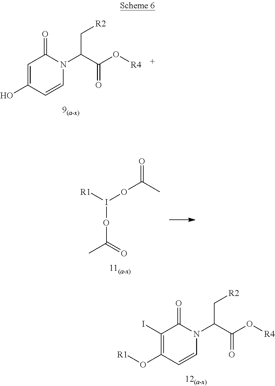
O=C(C(C[R2])N1C=CC(O)=CC1=O)O[R4].O=C(C)OI(OC(C)=O)[R1].O=C(C(C[R2])N1C=CC(O[R1])=C(I)C1=O)O[R4]
